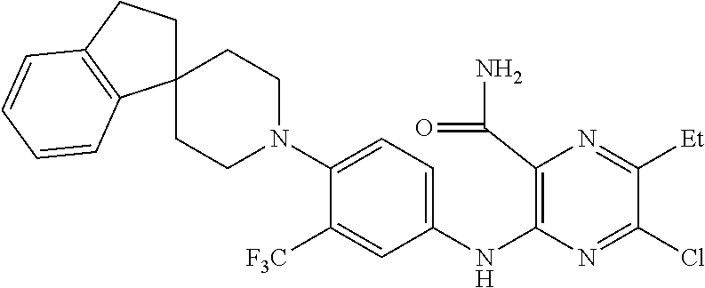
C1(NC2=C(C(N)=O)N=C([Et])C(Cl)=N2)=CC=C(N2CCC3(CC2)CCC2=C3C=CC=C2)C([F3C])=C1
